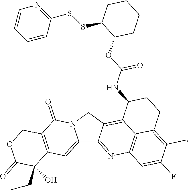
C12=CC3=C(C(=O)N1CC1=C4C5=C(N=C21)C=C(F)C(C)=C5CCC4NC(OC1CCCCC1SSC1=NC=CC=C1)=O)COC(=O)C3(CC)O
